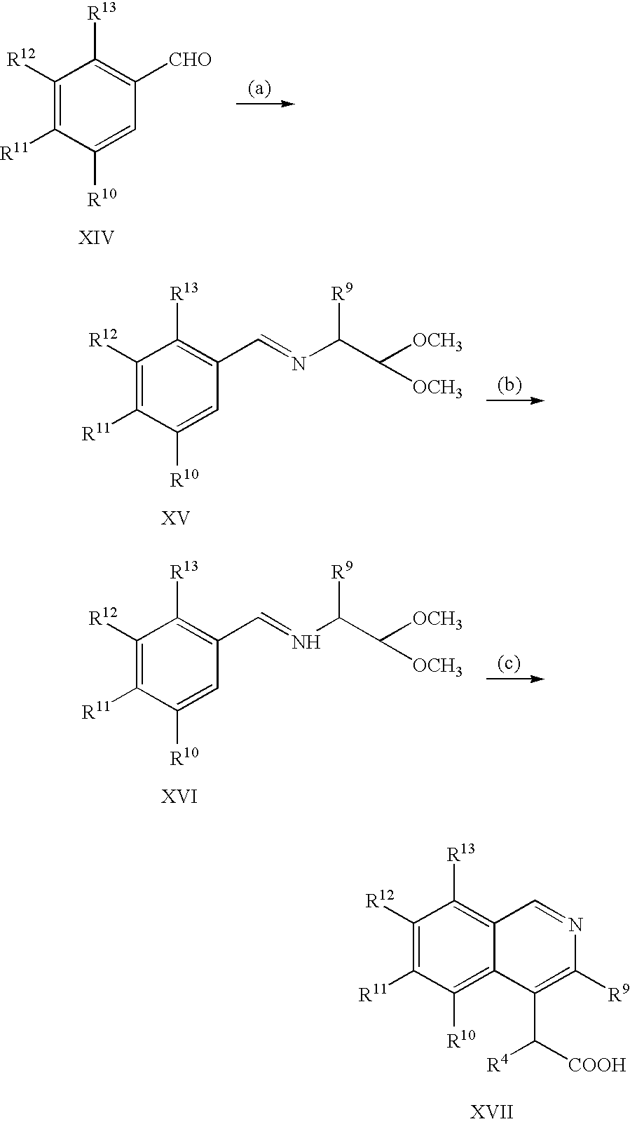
C1([R12])=C([R11])C([R10])=CC([CHO])=C1[R13].C1([R12])=C([R11])C([R10])=CC(C=NC(C([OCH3])[OCH3])[R9])=C1[R13].C1([R12])=C([R11])C([R10])=CC(C=NC(C([OCH3])[OCH3])[R9])=C1[R13].C1([R12])=C([R11])C([R10])=C2C(=C1[R13])C=NC([R9])=C2C([R4])[COOH]
